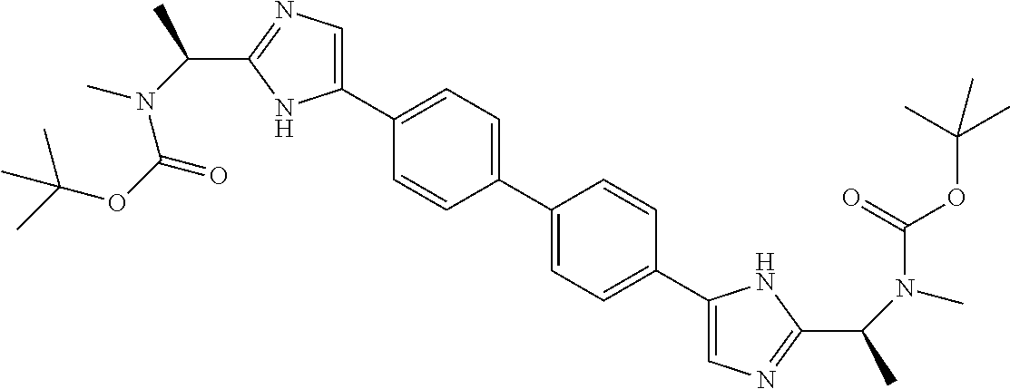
C1(C2=CC=C(C3=CC=C(C4=CN=C(C(C)N(C(OC(C)(C)C)=O)C)N4)C=C3)C=C2)=CN=C(C(C)N(C(=O)OC(C)(C)C)C)N1
